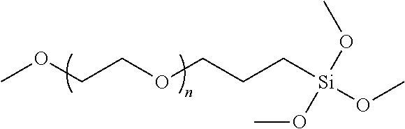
COCCOCCC[Si](OC)(OC)OC
